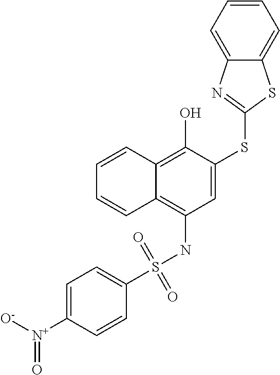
C1(S(NC2=C3C(=C(O)C(SC4=NC5=CC=CC=C5S4)=C2)C=CC=C3)(=O)=O)=CC=C([N+]([O-])=O)C=C1
